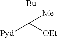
[Bu]C([OEt])([Pyd])[Me]
